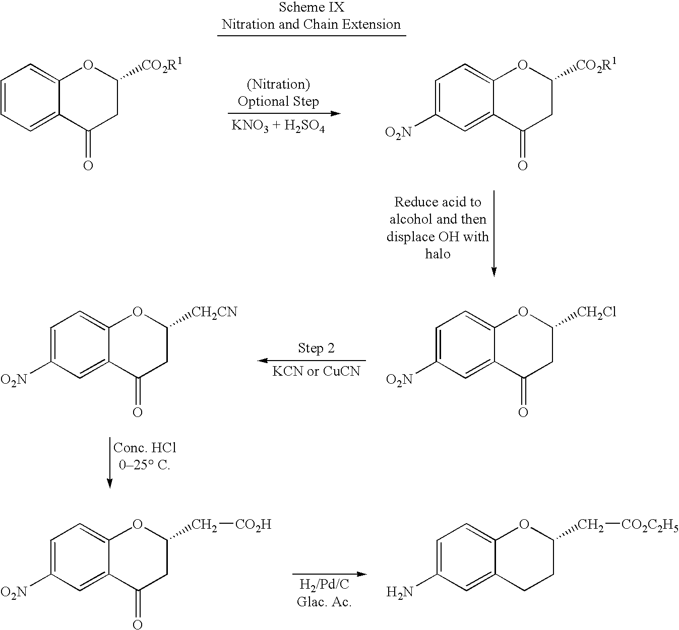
C1=C(N)C=C2C(=C1)OC(C[CO2C2H5])CC2.C1=C([O2N])C=C2C(=C1)OC(C[CO2H])CC2=O.C1=C([O2N])C=C2C(=C1)OC([CH2Cl])CC2=O.C1=C([O2N])C=C2C(=C1)OC([CH2CN])CC2=O.C1=C([O2N])C=C2C(=C1)OC([CO2R1])CC2=O.C1=CC=C2C(=C1)OC([CO2R1])CC2=O
